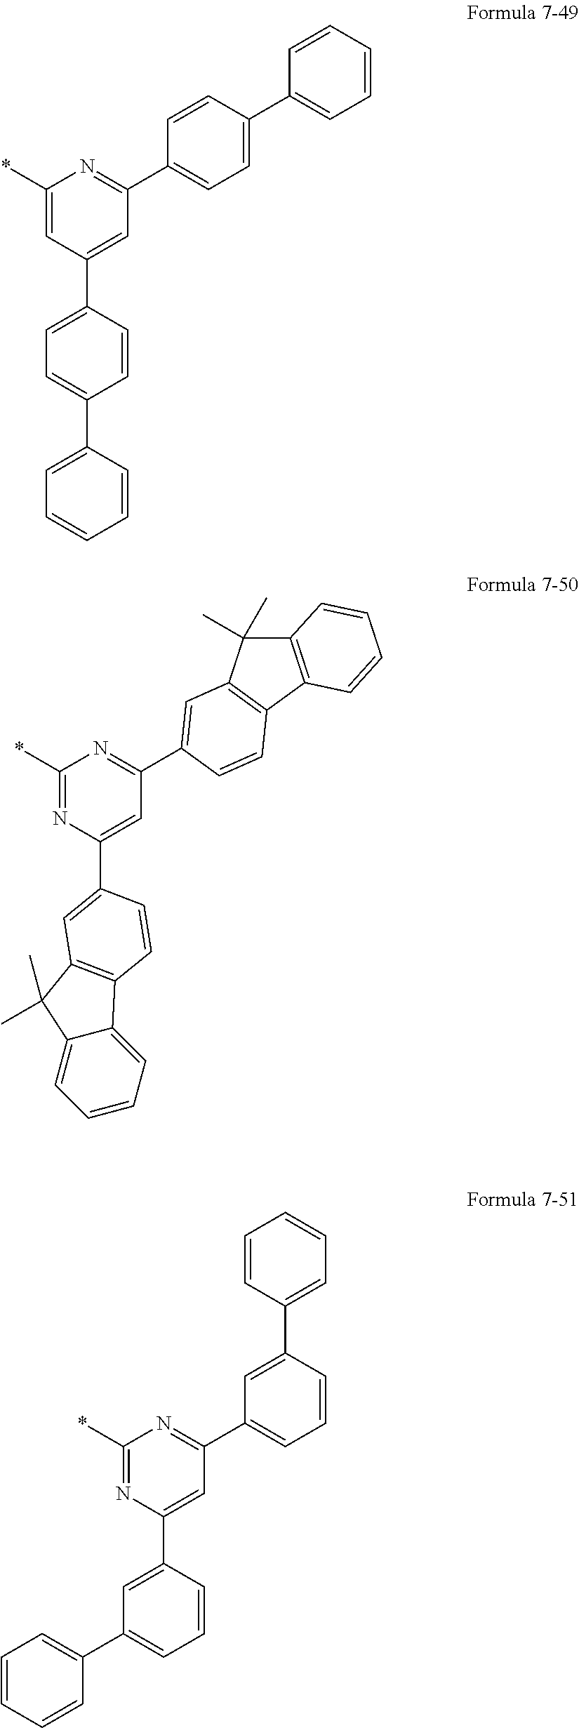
C1(*)=CC(C2=CC=C(C3=CC=CC=C3)C=C2)=CC(C2=CC=C(C3=CC=CC=C3)C=C2)=N1.C1(*)=NC(C2=CC3=C(C4=CC=CC=C4C3(C)C)C=C2)=CC(C2=CC3=C(C4=C(C3(C)C)C=CC=C4)C=C2)=N1.C1=CC=CC(C2=CC=CC(C3=CC(C4=CC=CC(C5=CC=CC=C5)=C4)=NC(*)=N3)=C2)=C1
